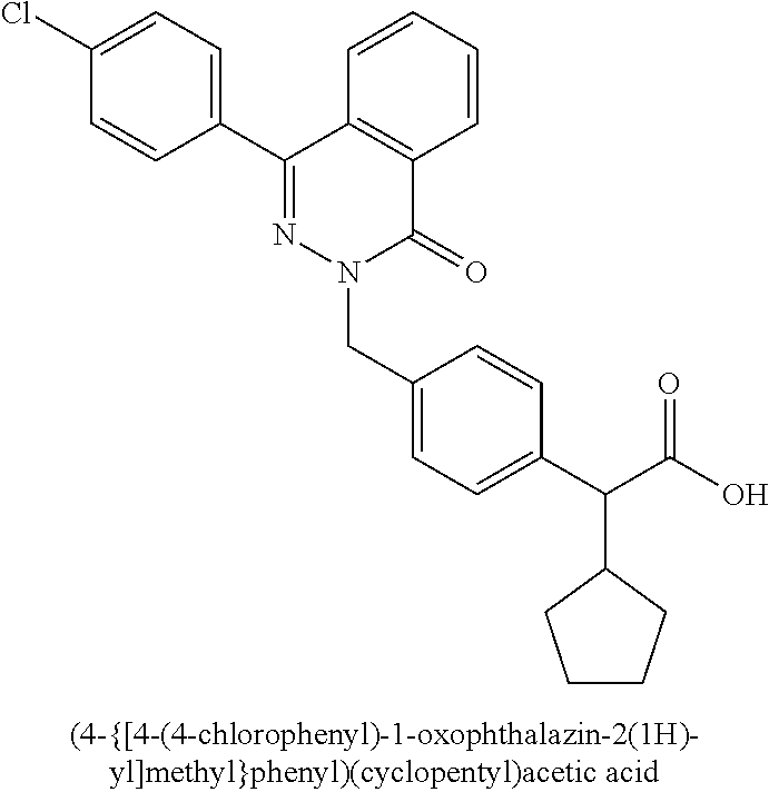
N1(CC2=CC=C(C(C(O)=O)C3CCCC3)C=C2)C(=O)C2=C(C(C3=CC=C(Cl)C=C3)=N1)C=CC=C2
